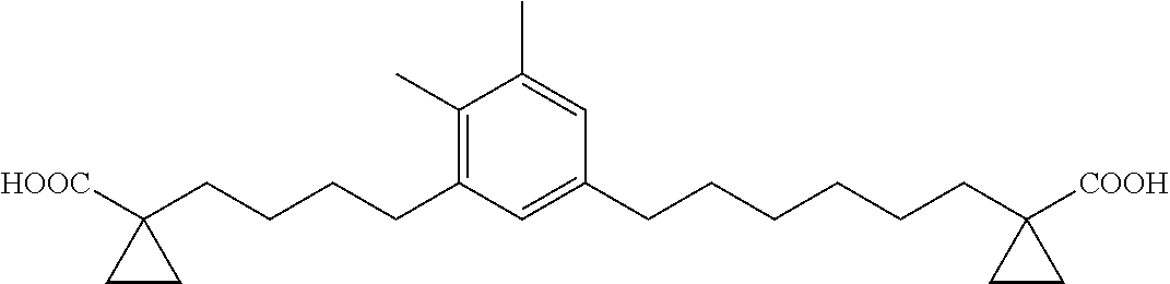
C1(C)=C(CCCCC2([HOOC])CC2)C=C(CCCCCCC2([COOH])CC2)C=C1C
